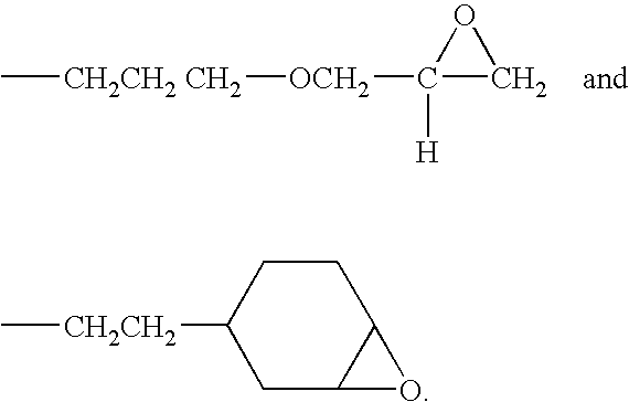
C[CH2CH2 CH2][OCH2]C1([H])CO1.C[CH2CH2]C1CC2C(CC1)O2
